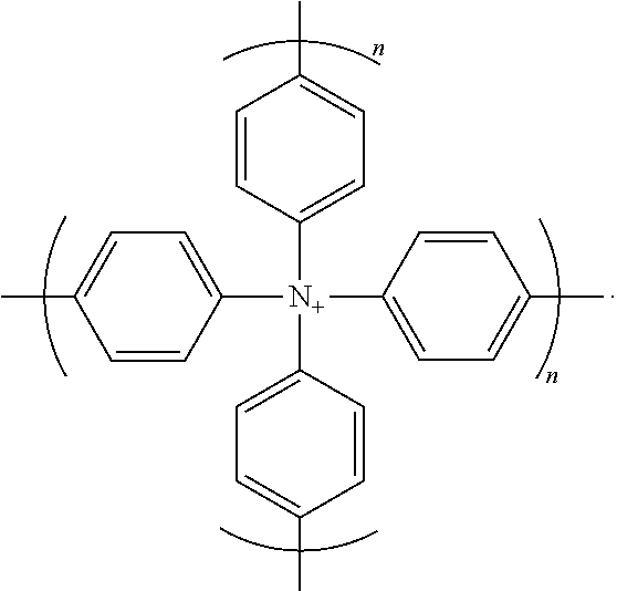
C1([N+](C2=CC=C(C)C=C2)(C2=CC=C(C)C=C2)C2=CC=C(C)C=C2)=CC=C(C)C=C1
